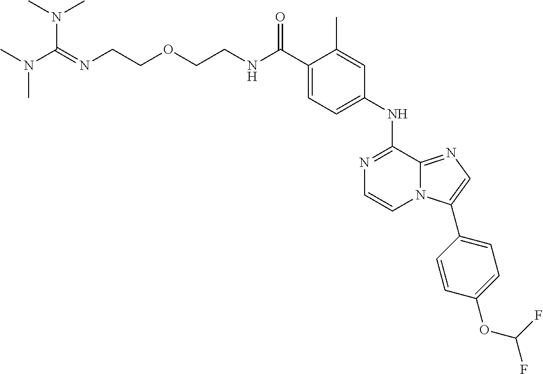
C(C1=CC=C(NC2=NC=CN3C2=NC=C3C2=CC=C(OC(F)F)C=C2)C=C1C)(=O)NCCOCCN=C(N(C)C)N(C)C
